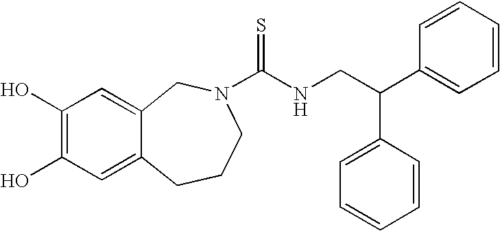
C1(O)=C(O)C=C2C(=C1)CN(C(NCC(C1=CC=CC=C1)C1=CC=CC=C1)=S)CCC2
